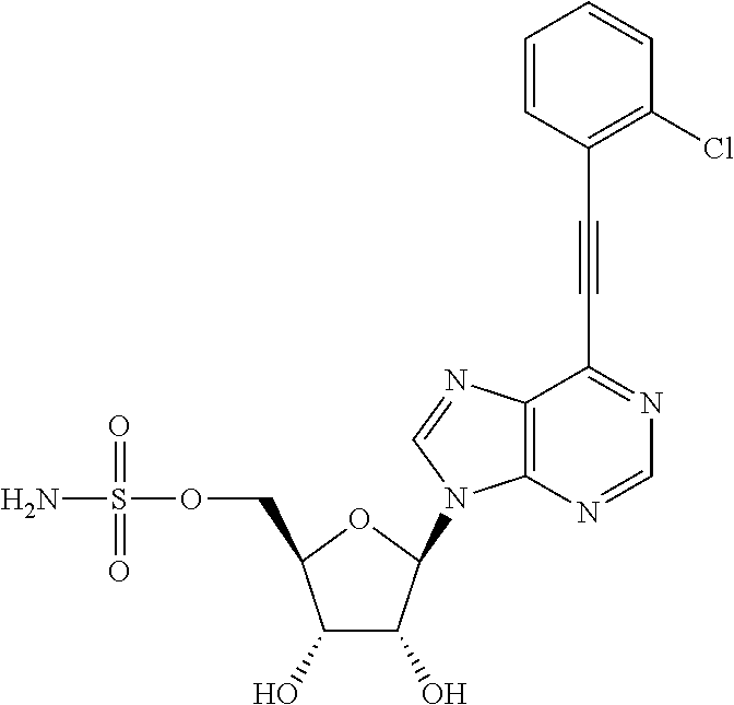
C1(O)C(O)C(N2C3=C(C(C#CC4=C(Cl)C=CC=C4)=NC=N3)N=C2)OC1COS(N)(=O)=O
